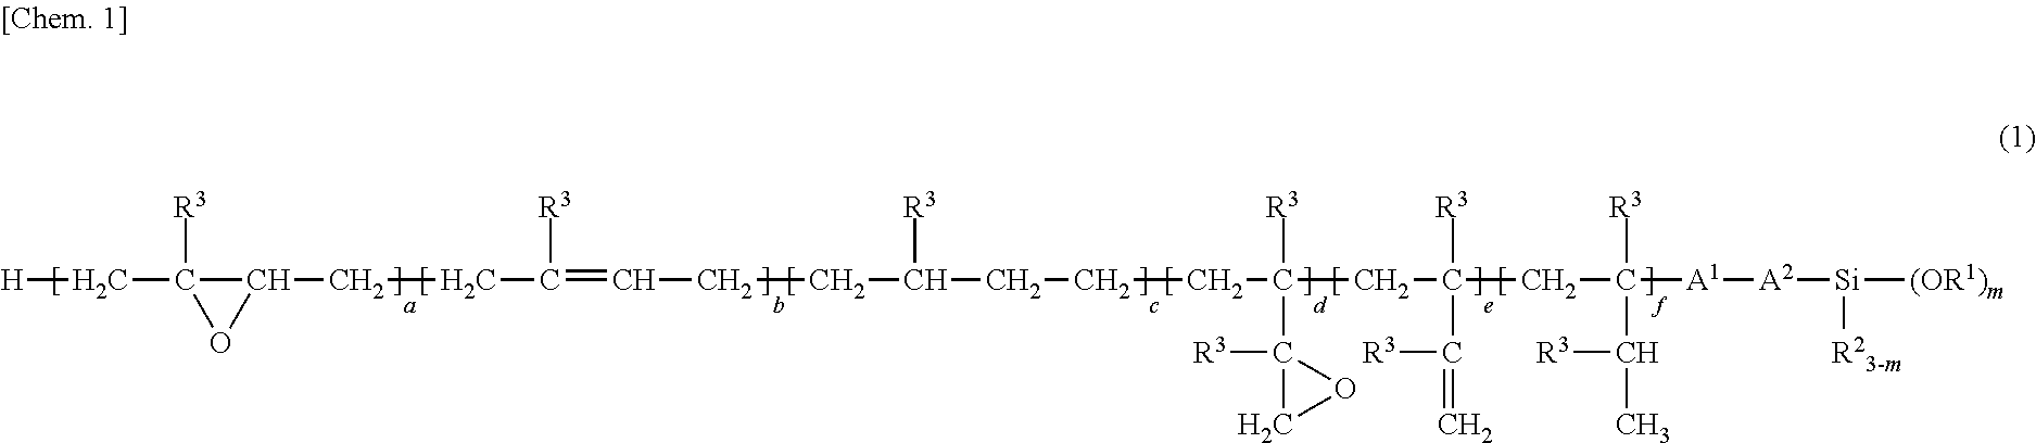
[H]CC1([R3])OC1CCC(=CCCC(CCCC(C1([R3])CO1)(CC(C(=C)[R3])(CC([A1][A2][Si]([(OR1)m])[R23-m])(C(C)[R3])[R3])[R3])[R3])[R3])[R3]
